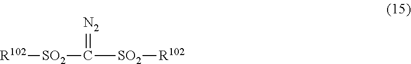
[R102][SO2]C([SO2][R102])=[N2]
